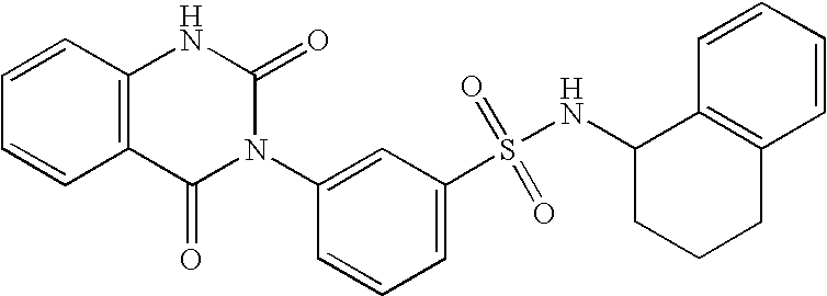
C1=CC2=C(C=C1)C(=O)N(C1=CC(S(=O)(=O)NC3CCCC4=C3C=CC=C4)=CC=C1)C(=O)N2
